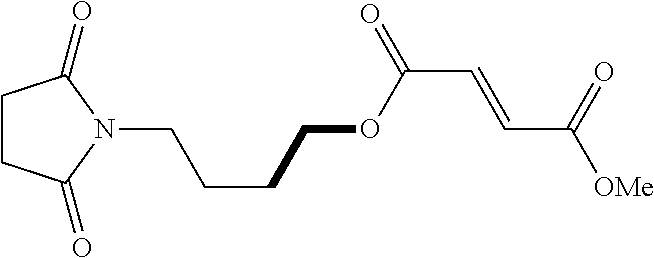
C(CCOC(C=CC([OMe])=O)=O)CN1C(=O)CCC1=O
